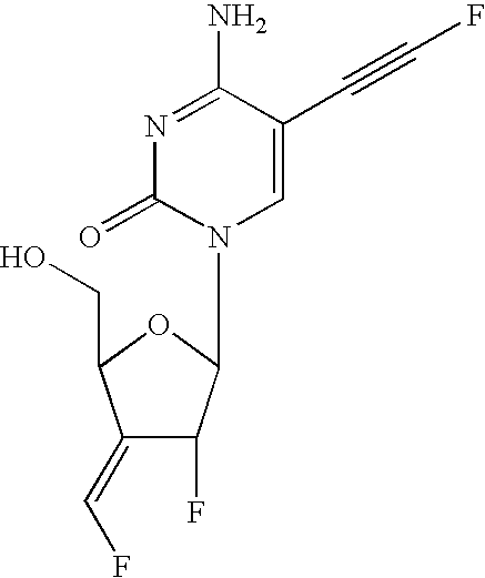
N1=C(N)C(C#CF)=CN(C2C(F)C(=CF)C(CO)O2)C1=O
